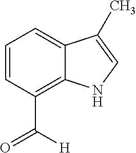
C1=CC=C2C(=C1C([H])=O)NC=C2C
